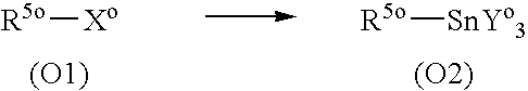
[R5o][SnYo3].[(O2)].[R5o][Xo].[(O1)]
